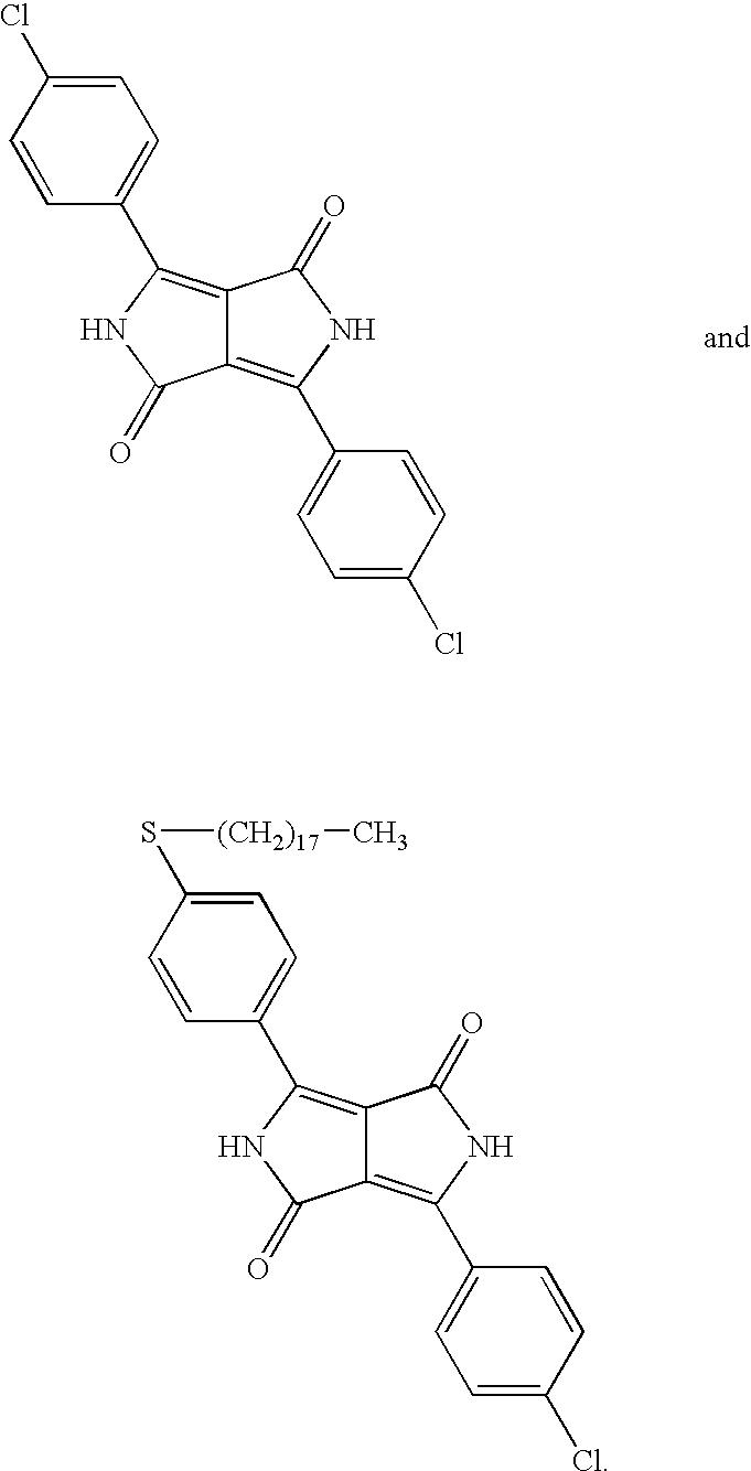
C1=C(C2=C3C(=C(C4=CC=C(Cl)C=C4)NC3=O)C(=O)N2)C=CC(Cl)=C1.C1=C(C2=C3C(=C(C4=CC=C(Cl)C=C4)NC3=O)C(=O)N2)C=CC(S[(CH2)17]C)=C1
